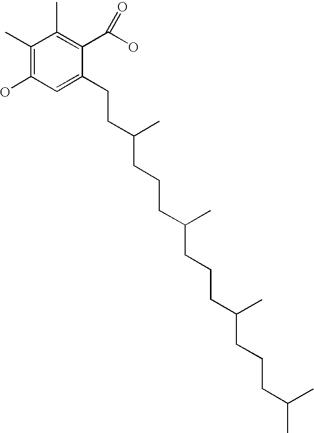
C1(CCC(CCCC(CCCC(CCCC(C)C)C)C)C)=CC(O)=C(C)C(C)=C1C(O)=O
